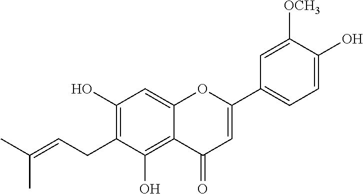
CC(=CCC1=C(O)C=C2C(=C1O)C(=O)C=C(C1=CC=C(O)C([OCH3])=C1)O2)C
